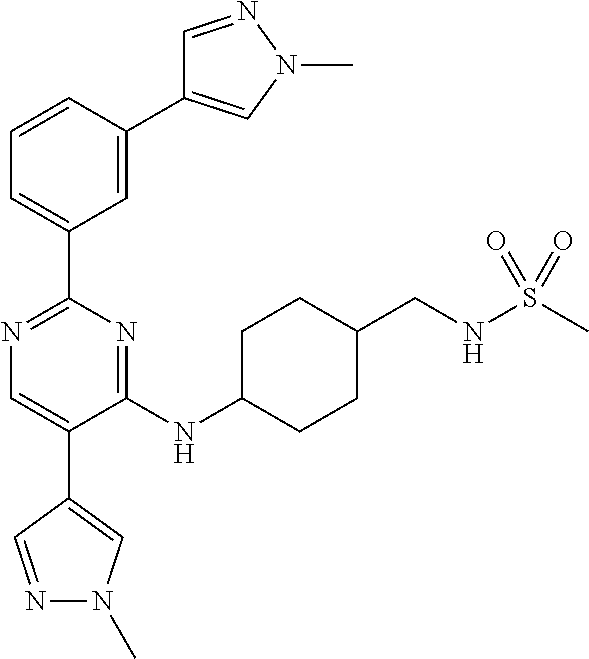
N1=C(C2=CC=CC(C3=CN(C)N=C3)=C2)N=C(NC2CCC(CNS(C)(=O)=O)CC2)C(C2=CN(C)N=C2)=C1
